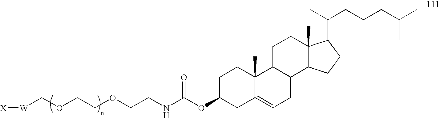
[W](COCCOCCNC(OC1CC2=CCC3C(C2(C)CC1)CCC1(C)C3CCC1C(C)CCCC(C)C)=O)[X]
